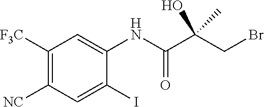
C1(I)=CC([NC])=C([F3C])C=C1NC(C(CBr)(O)C)=O
